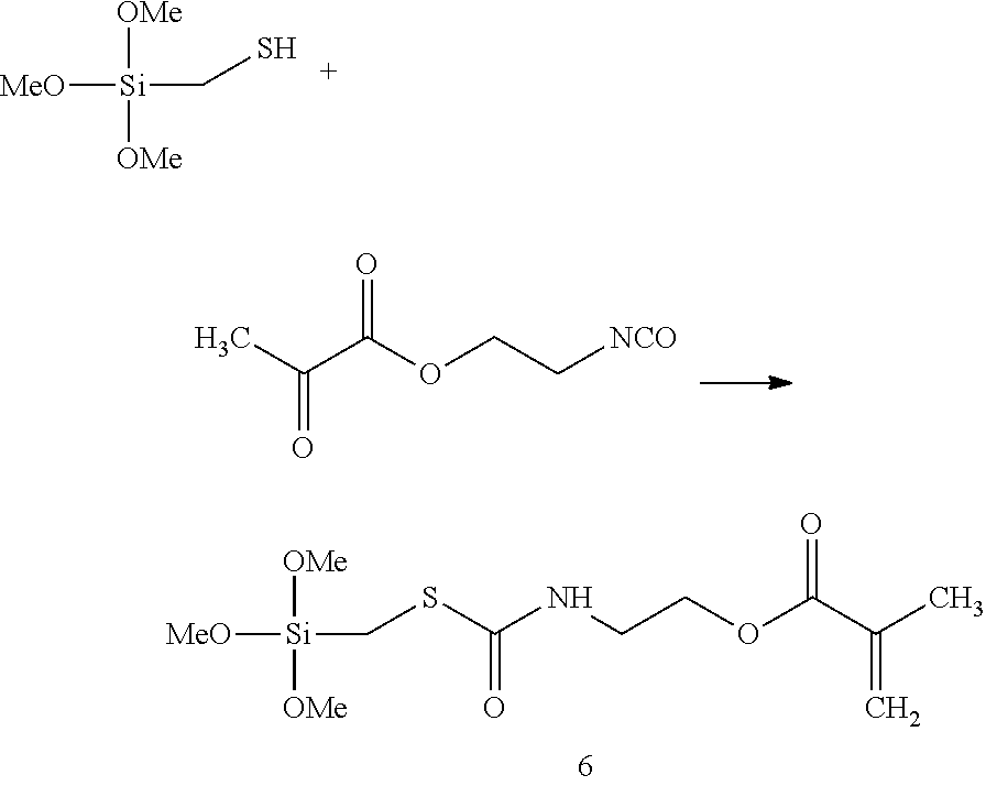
CC(C(OCC[NCO])=O)=O.[Si]([MeO])([OMe])([OMe])CSC(NCCOC(C(C)=C)=O)=O.[Si]([MeO])([OMe])([OMe])CS
